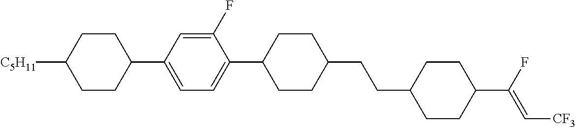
C1CC(C2=CC=C(C3CCC(CCC4CCC(C(F)=C[CF3])CC4)CC3)C(F)=C2)CCC1[C5H11]
